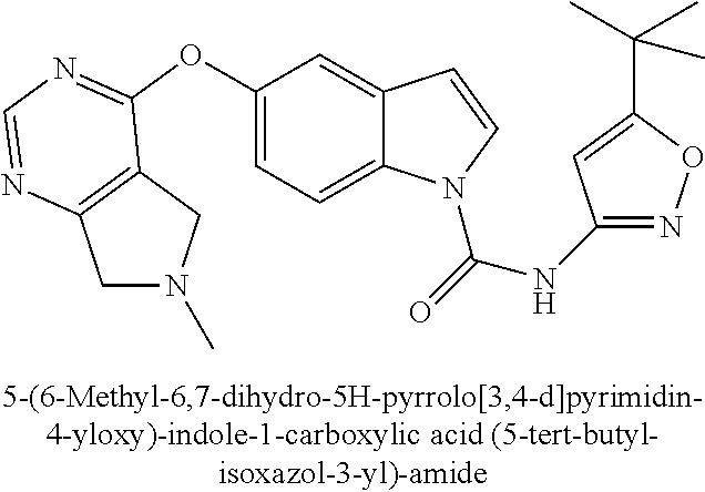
C1(OC2=NC=NC3=C2CN(C)C3)=CC=C2C(=C1)C=CN2C(=O)NC1=NOC(C(C)(C)C)=C1
